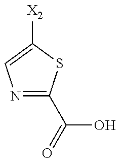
N1=C(C(O)=O)SC([X2])=C1
